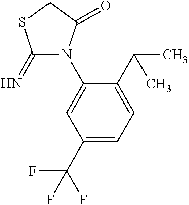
C1(=N)N(C2=CC(C(F)(F)F)=CC=C2C(C)C)C(=O)CS1
